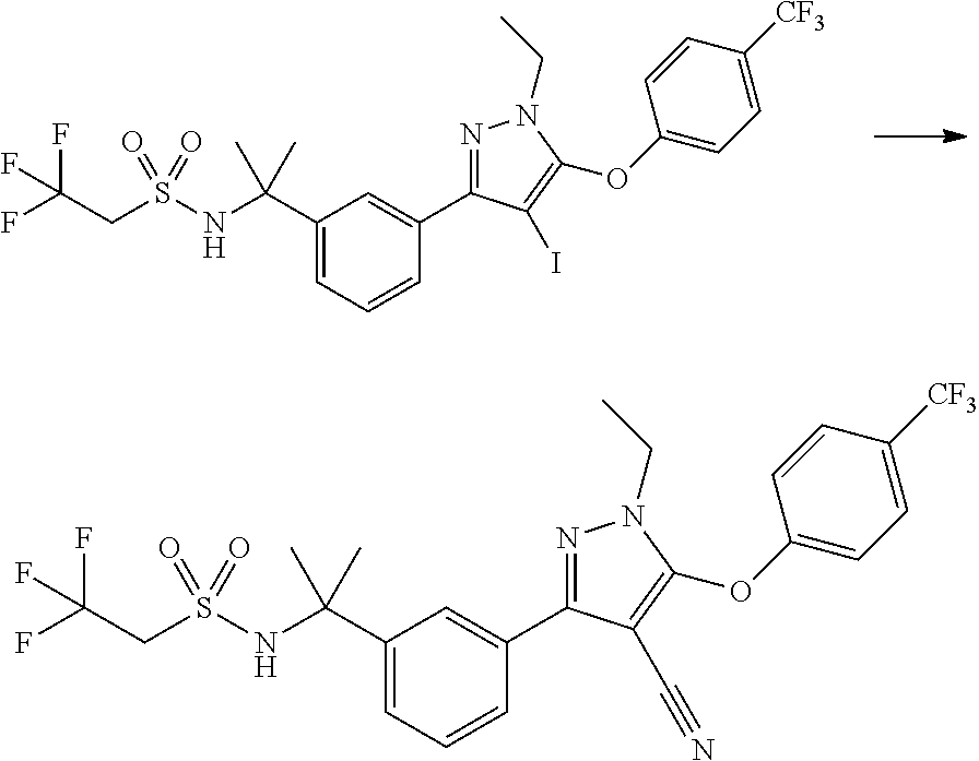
FC(CS(NC(C1=CC=CC(C2=NN(CC)C(OC3=CC=C([CF3])C=C3)=C2I)=C1)(C)C)(=O)=O)(F)F.FC(CS(NC(C1=CC=CC(C2=NN(CC)C(OC3=CC=C([CF3])C=C3)=C2C#N)=C1)(C)C)(=O)=O)(F)F
